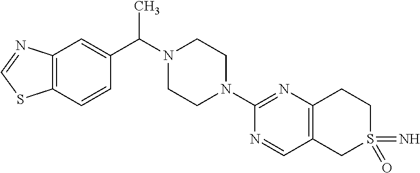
C12=C(C=CC(C(C)N3CCN(C4=NC5=C(C=N4)CS(=N)(=O)CC5)CC3)=C1)SC=N2
